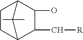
C12C(C[R])C(O)C(C1(C)C)CC2
